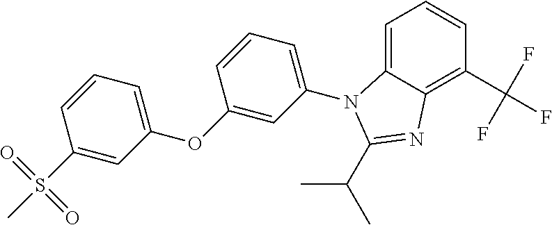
C1(N2C3=CC=CC(C(F)(F)F)=C3N=C2C(C)C)=CC=CC(OC2=CC=CC(S(C)(=O)=O)=C2)=C1
